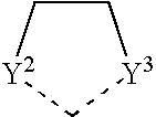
C1C[Y2]C[Y3]1
